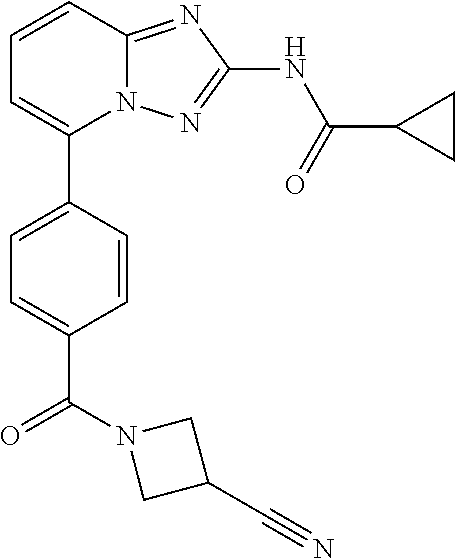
C1=CC2=NC(NC(=O)C3CC3)=NN2C(C2=CC=C(C(N3CC(C#N)C3)=O)C=C2)=C1
